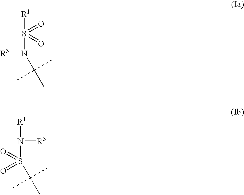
[R1]S(N([R3])C(C)(C)C)(=O)=O.[R1]N(S(=O)(C(C)(C)C)=O)[R3]
